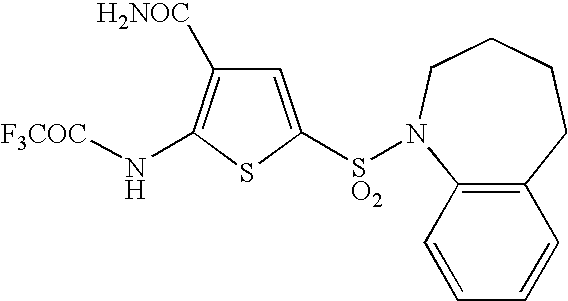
C1=C([SO2]N2C3=C(C=CC=C3)CCCC2)SC(N[F3COC])=C1[H2NOC]
